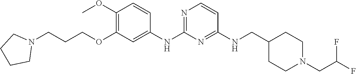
C1(NCC2CCN(CC(F)F)CC2)=NC(NC2=CC(OCCCN3CCCC3)=C(OC)C=C2)=NC=C1
